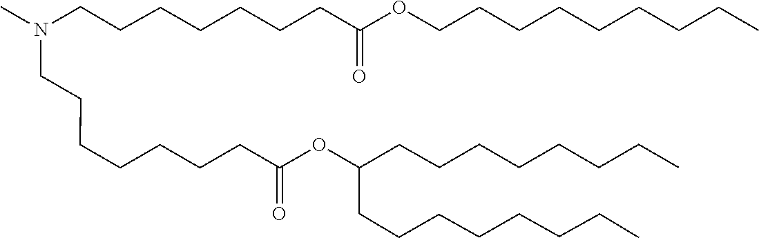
C(C(=O)OC(CCCCCCCC)CCCCCCCC)CCCCCCN(C)CCCCCCCC(=O)OCCCCCCCCC
